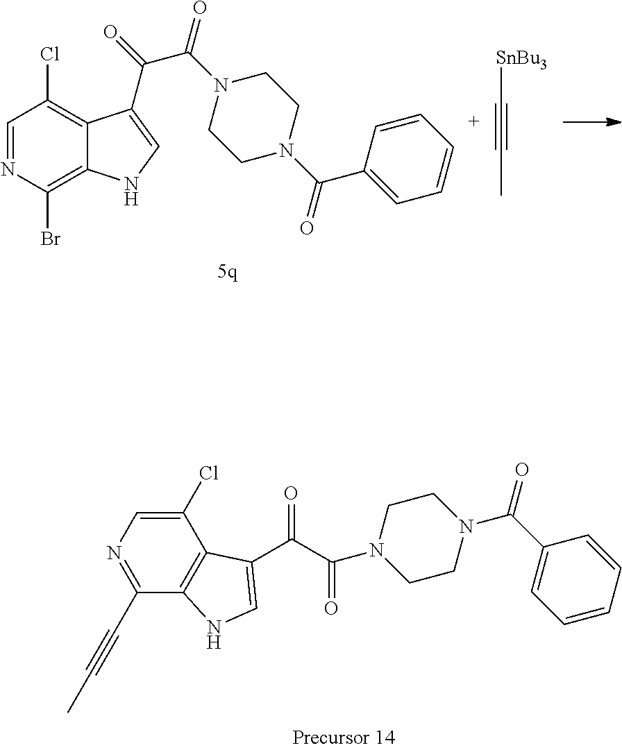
C1=NC(Br)=C2C(=C1Cl)C(C(=O)C(N1CCN(C(=O)C3=CC=CC=C3)CC1)=O)=CN2.[SnBu3]C#CC.C1(Cl)=CN=C(C#CC)C2=C1C(C(C(N1CCN(C(C3=CC=CC=C3)=O)CC1)=O)=O)=CN2
